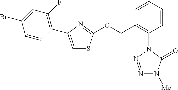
N1=NN(C2=C(COC3=NC(C4=C(F)C=C(Br)C=C4)=CS3)C=CC=C2)C(=O)N1[Me]
